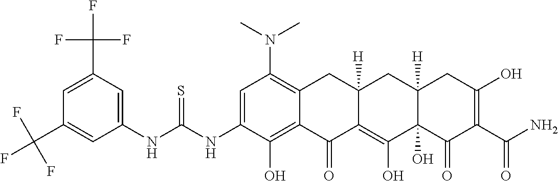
C1=C(NC(NC2=CC(C(F)(F)F)=CC(C(F)(F)F)=C2)=S)C(O)=C2C(=C1N(C)C)CC1([H])C(=C(O)C3(O)C([H])(C1)CC(O)=C(C(N)=O)C3=O)C2=O
